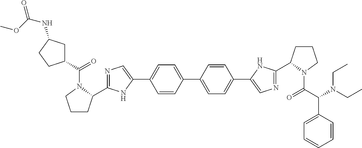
C1=CC(C2=CC=C(C3=CN=C(C4CCCN4C(=O)C(N(CC)CC)C4=CC=CC=C4)N3)C=C2)=CC=C1C1=CN=C(C2CCCN2C(C2CC(NC(OC)=O)CC2)=O)N1
